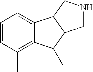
C1=CC(C)=C2C(=C1)C1C(C2C)CNC1
